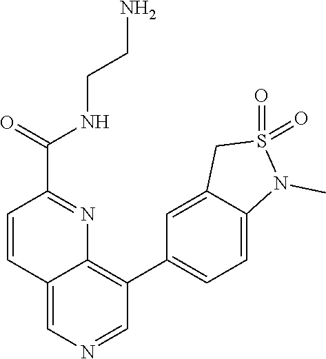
C12=CN=CC(C3=CC=C4C(=C3)CS(=O)(=O)N4C)=C1N=C(C(NCCN)=O)C=C2
